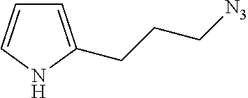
C1=C(CCC[N3])NC=C1
